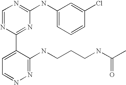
C1=NC(C2=CC=NN=C2NCCCNC(C)=O)=NC(NC2=CC=CC(Cl)=C2)=N1
